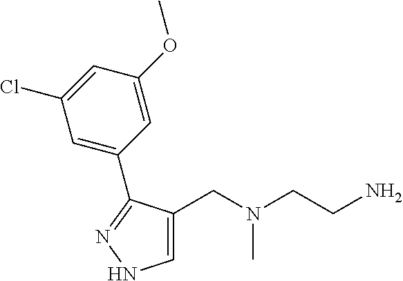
C1=C(CN(CCN)C)C(C2=CC(Cl)=CC(OC)=C2)=NN1
